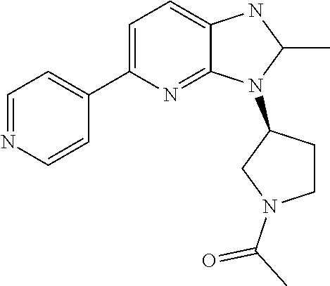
C1(C)NC2=CC=C(C3=CC=NC=C3)N=C2N1C1CN(C(=O)C)CC1
